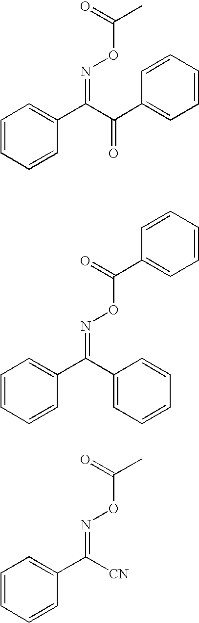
C1=CC=CC(C(C(C2=CC=CC=C2)=O)=NOC(C)=O)=C1.C1=CC=CC(C(C2=CC=CC=C2)=NOC(=O)C2=CC=CC=C2)=C1.C1=CC=CC(C(=NOC(=O)C)[CN])=C1
